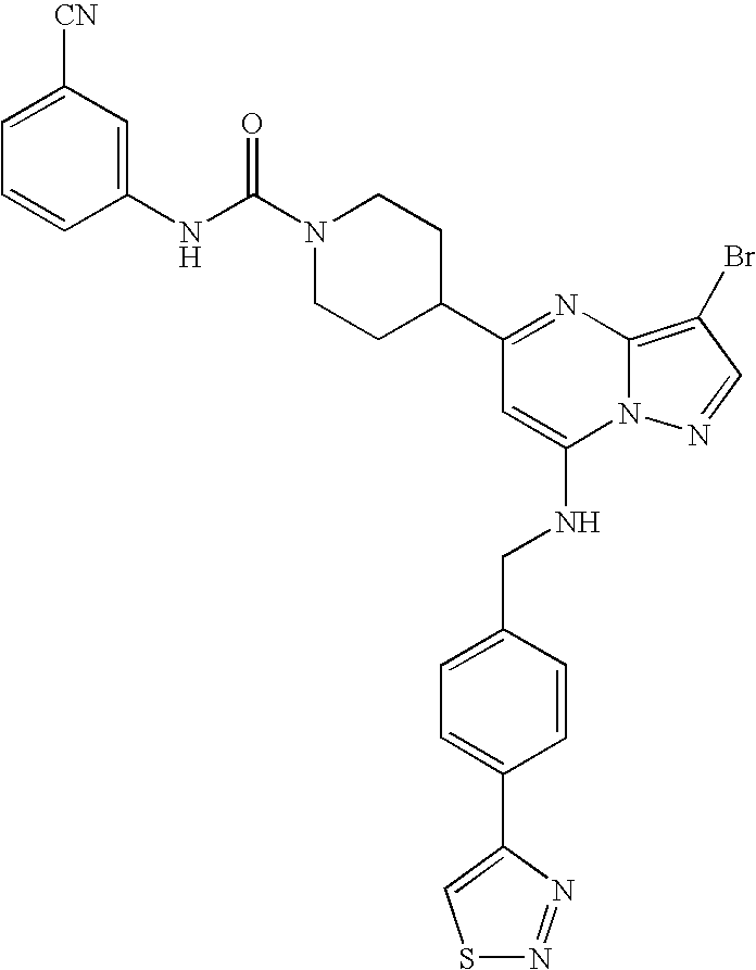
C1(C2=NC3=C(Br)C=NN3C(NCC3=CC=C(C4=CSN=N4)C=C3)=C2)CCN(C(NC2=CC([CN])=CC=C2)=O)CC1
